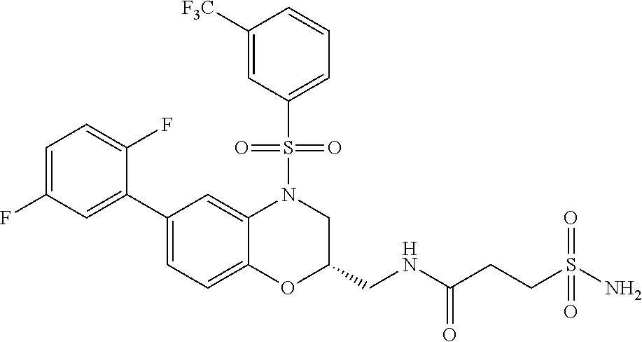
C1=C(F)C=C(C2=CC=C3C(=C2)N(S(C2=CC=CC([F3C])=C2)(=O)=O)CC(CNC(=O)CCS(=O)(N)=O)O3)C(F)=C1
